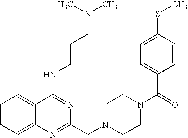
C1=CC=C2C(=C1)C(NCCCN(C)C)=NC(CN1CCN(C(C3=CC=C(SC)C=C3)=O)CC1)=N2
